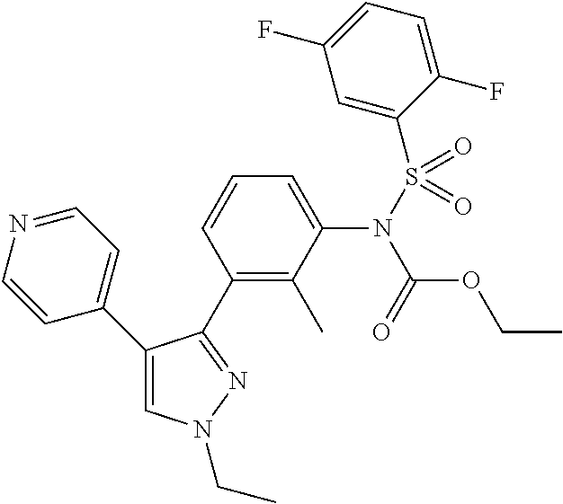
C1(C2=CC=NC=C2)=CN(CC)N=C1C1=C(C)C(N(S(C2=CC(F)=CC=C2F)(=O)=O)C(=O)OCC)=CC=C1
